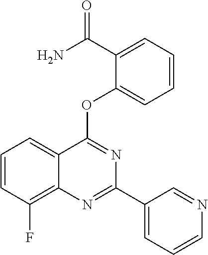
C1=CC(F)=C2C(=C1)C(OC1=CC=CC=C1C(N)=O)=NC(C1=CC=CN=C1)=N2
